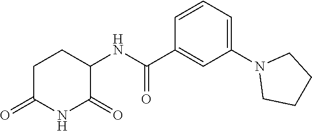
C1C(=O)NC(=O)C(NC(C2=CC(N3CCCC3)=CC=C2)=O)C1
